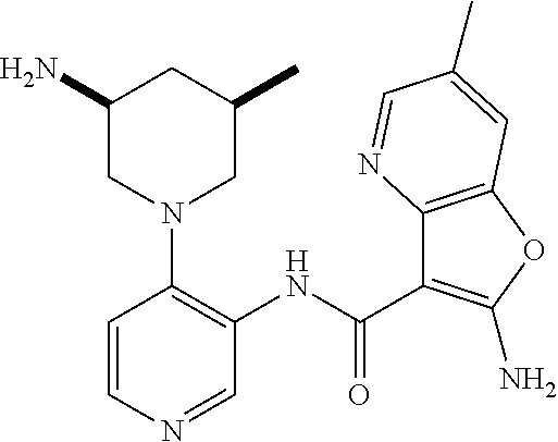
C1(N)CN(C2=C(NC(C3=C(N)OC4=C3N=CC(C)=C4)=O)C=NC=C2)CC(C)C1
